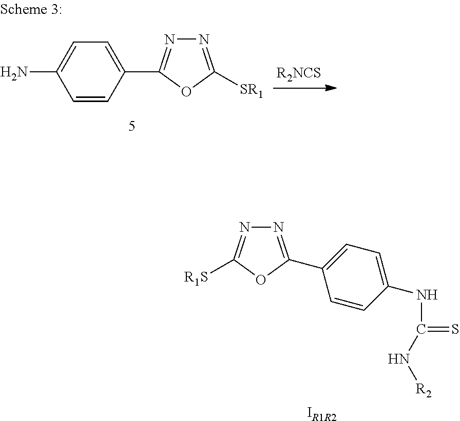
C1=CC(C2=NN=C([SR1])O2)=CC=C1N.[R2NCS].[IR1R2].N1=C(C2=CC=C(NC(N[R2])=S)C=C2)OC([R1S])=N1
